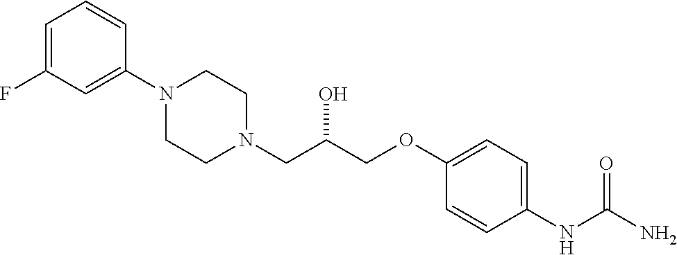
C1=C(F)C=C(N2CCN(CC(COC3=CC=C(NC(N)=O)C=C3)O)CC2)C=C1
